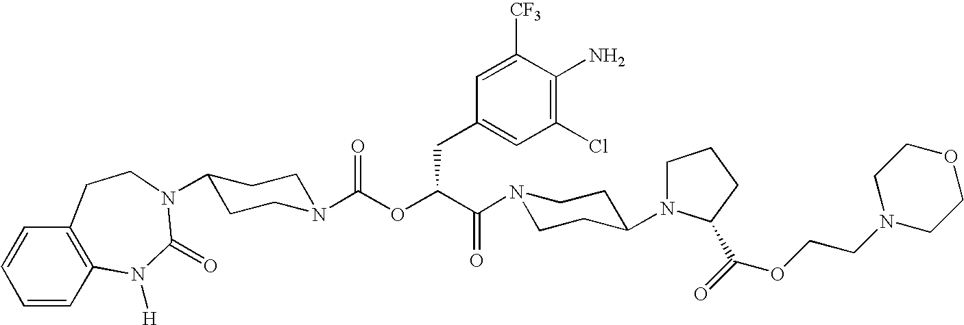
N1(C(C(OC(N2CCC(N3C(=O)N([H])C4=C(C=CC=C4)CC3)CC2)=O)CC2=CC(Cl)=C(N)C([CF3])=C2)=O)CCC(N2CCCC2C(=O)OCCN2CCOCC2)CC1
